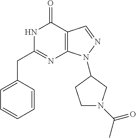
N1C(CC2=CC=CC=C2)=NC2=C(C1=O)C=NN2C1CN(C(C)=O)CC1
